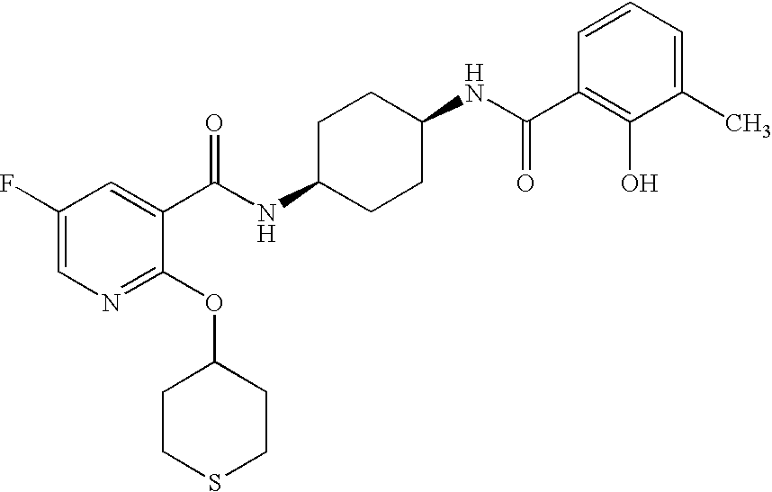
C1CC(NC(=O)C2=CC(F)=CN=C2OC2CCSCC2)CCC1NC(=O)C1=C(O)C(C)=CC=C1
